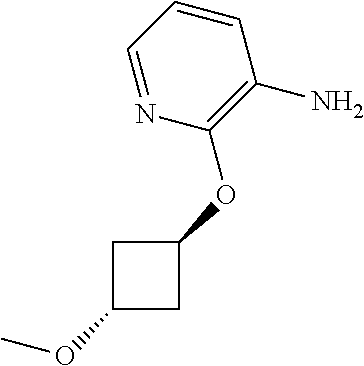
COC1CC(OC2=C(N)C=CC=N2)C1
